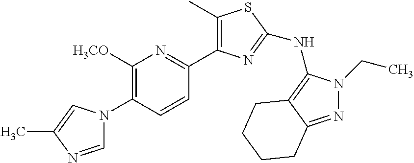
C1=NC(C)=CN1C1=C([H3CO])N=C(C2=C(C)SC(NC3=C4C(=NN3CC)CCCC4)=N2)C=C1
